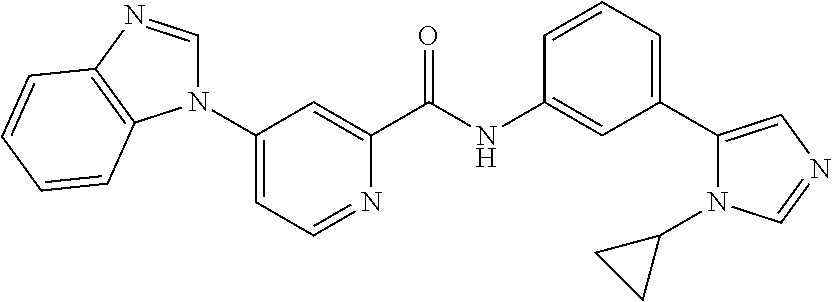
C1(N2C=NC3=C2C=CC=C3)=CC=NC(C(NC2=CC(C3=CN=CN3C3CC3)=CC=C2)=O)=C1
